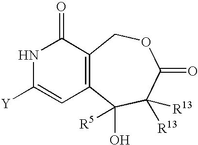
N1C([Y])=CC2=C(C1=O)COC(=O)C([R13])([R13])C2(O)[R5]
